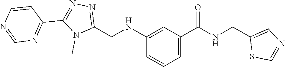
N1=C(CNC2=CC(C(=O)NCC3=CN=CS3)=CC=C2)N(C)C(C2=NC=NC=C2)=N1
